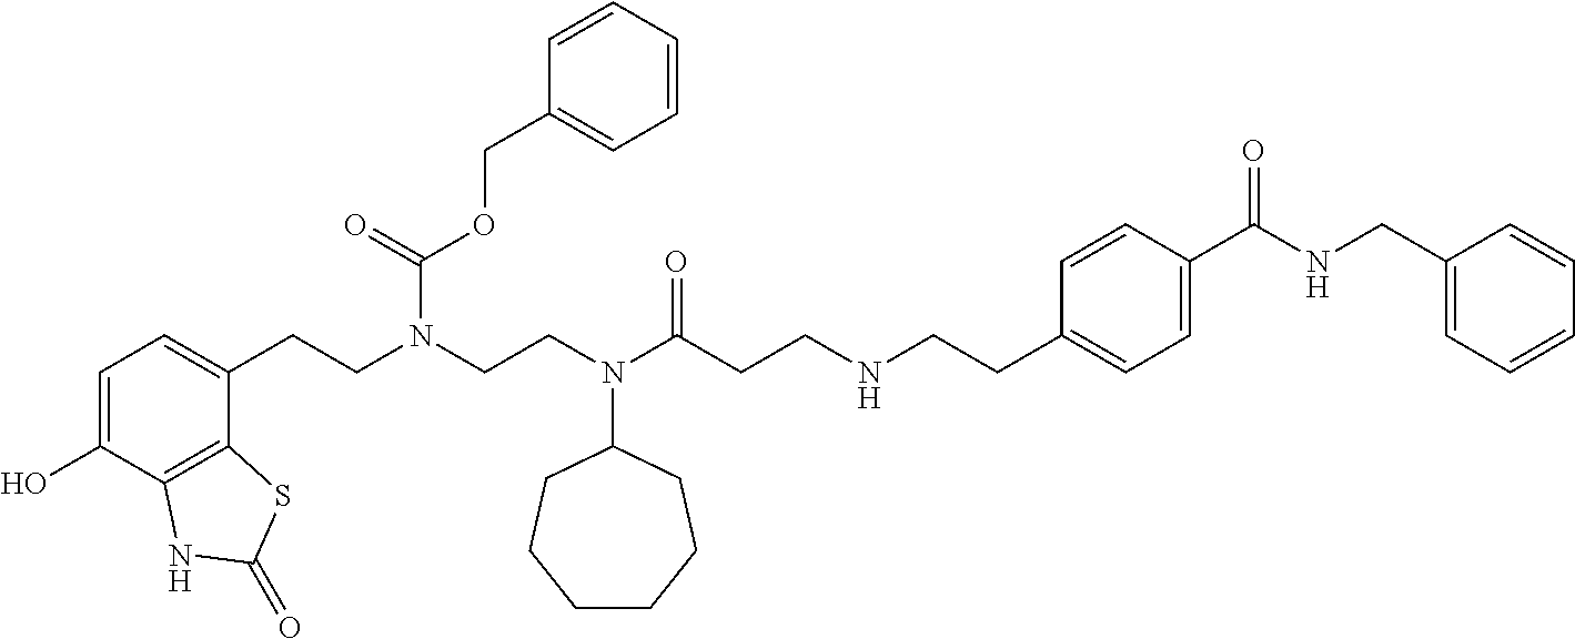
C1=C(O)C2=C(C(CCN(CCN(C(CCNCCC3=CC=C(C(NCC4=CC=CC=C4)=O)C=C3)=O)C3CCCCCC3)C(OCC3=CC=CC=C3)=O)=C1)SC(=O)N2
